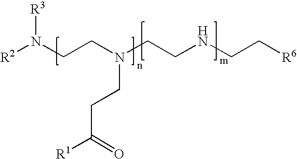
[R2]N(CCN(CCNCC[R6])CCC(=O)[R1])[R3]
